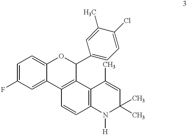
C1(C2C3=C(C4=CC(F)=CC=C4O2)C=CC2=C3C(C)=CC(C)(C)N2[H])=CC=C(Cl)C(C)=C1
